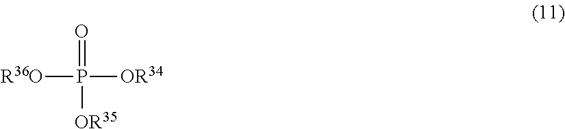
[R36O]P([OR34])(=O)[OR35]
